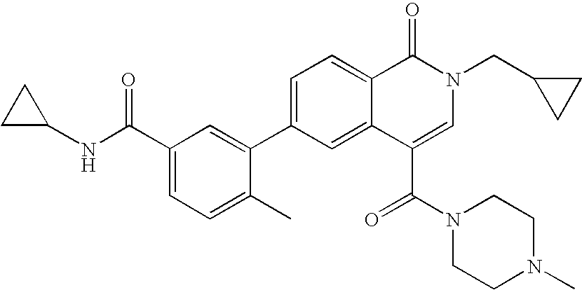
C1=C(C2=CC(C(NC3CC3)=O)=CC=C2C)C=C2C(=C1)C(=O)N(CC1CC1)C=C2C(=O)N1CCN(C)CC1
